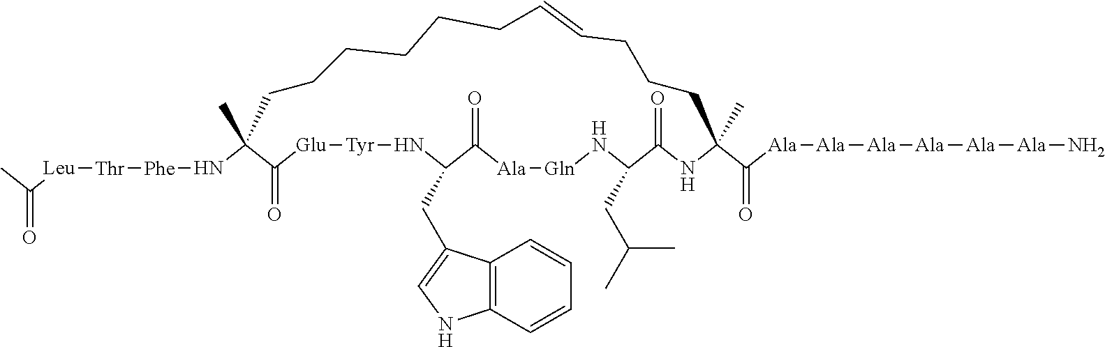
C(=O)([Leu][Thr][Phe]NC1(C)C(=O)[Glu][Tyr]NC(CC2=CNC3=C2C=CC=C3)C(=O)[Ala][Gln]NC(CC(C)C)C(=O)NC(C([Ala][Ala][Ala][Ala][Ala][Ala]N)=O)(C)CCCC=CCCCCCC1)C
